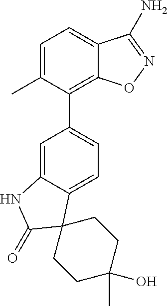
C1=C(C)C(C2=CC=C3C(=C2)NC(=O)C32CCC(C)(O)CC2)=C2C(=C1)C(N)=NO2
